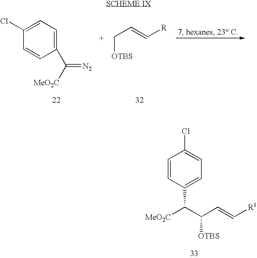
C1=CC(C(C(C=C[R1])[OTBS])[MeO2C])=CC=C1Cl.C1(C([MeO2C])=[N2])=CC=C(Cl)C=C1.[OTBS]CC=C[R]
